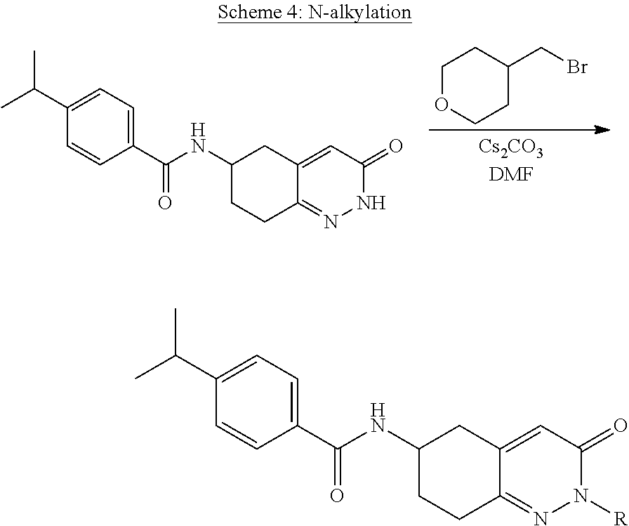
C1OCCC(CBr)C1.C1(C(NC2CCC3=NNC(=O)C=C3C2)=O)=CC=C(C(C)C)C=C1.C1(C(NC2CCC3=NN([R])C(=O)C=C3C2)=O)=CC=C(C(C)C)C=C1
